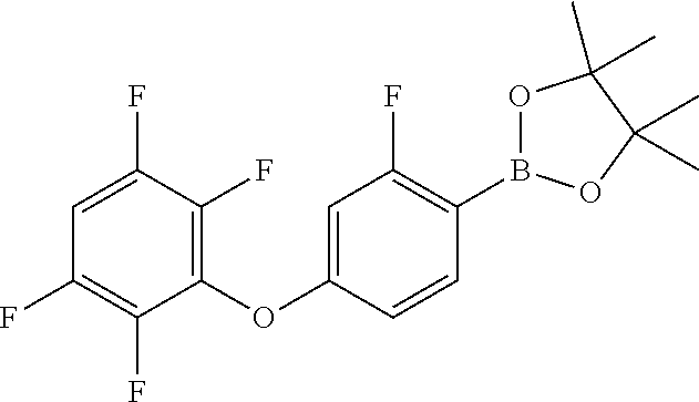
O(C1=CC(F)=C(B2OC(C)(C)C(C)(C)O2)C=C1)C1=C(F)C(F)=CC(F)=C1F
